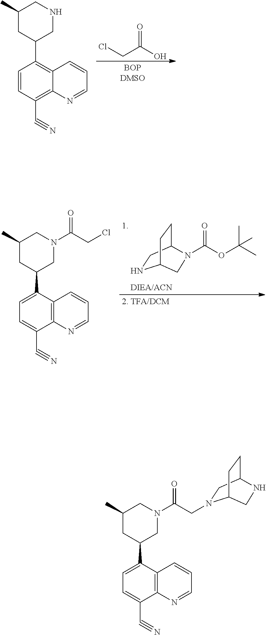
C(CCl)(O)=O.C1(C)CC(C2=C3C(=C(C#N)C=C2)N=CC=C3)CNC1.C(OC(C)(C)C)(N1C2CCC(NC2)C1)=O.C1(C)CC(C2=CC=C(C#N)C3=C2C=CC=N3)CN(C(CCl)=O)C1.C1(C)CC(C2=CC=C(C#N)C3=C2C=CC=N3)CN(C(CN2CC3CCC2CN3)=O)C1
